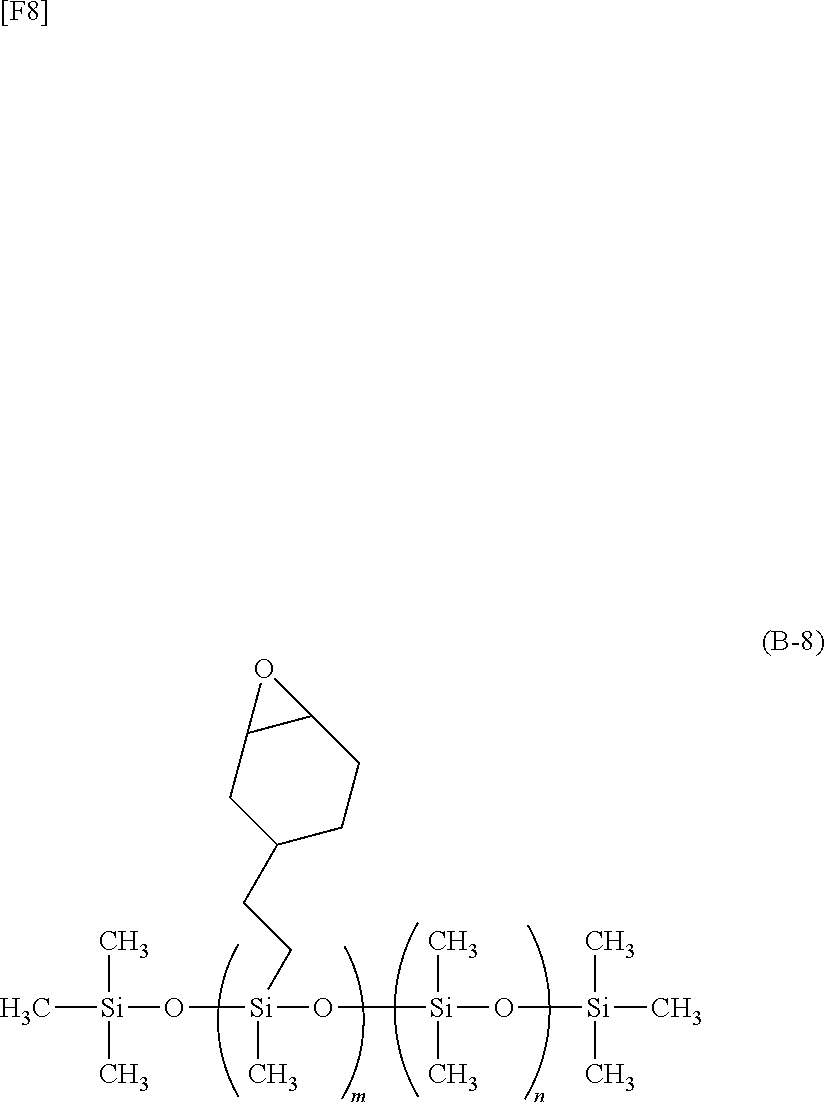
C[Si](O[Si](O[Si](O[Si](C)(C)C)(C)C)(C)CCC1CCC2C(C1)O2)(C)C.[[F8]]
